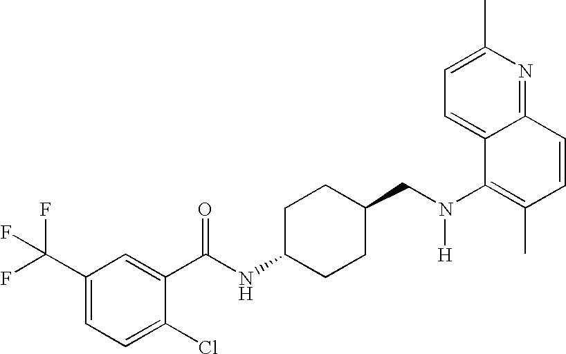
C1(C(F)(F)F)=CC=C(Cl)C(C(NC2CCC(CN(C3=C(C)C=CC4=NC(C)=CC=C34)[H])CC2)=O)=C1
